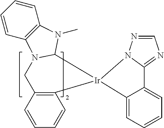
C1=CC=C2C(=C1)C1=NC=NN1[Ir]21C2=C(C=CC=C2)CN2C3=C(C=CC=C3)N(C)C12
